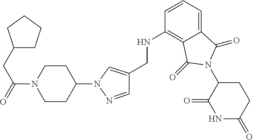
C1(CNC2=C3C(=CC=C2)C(=O)N(C2C(=O)NC(=O)CC2)C3=O)=CN(C2CCN(C(=O)CC3CCCC3)CC2)N=C1
